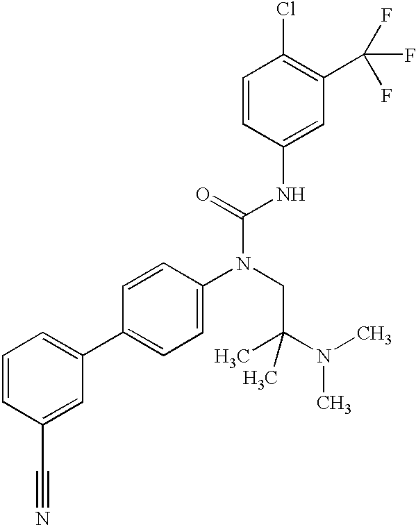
C1=CC(C#N)=CC(C2=CC=C(N(CC(N(C)C)(C)C)C(=O)NC3=CC(C(F)(F)F)=C(Cl)C=C3)C=C2)=C1
